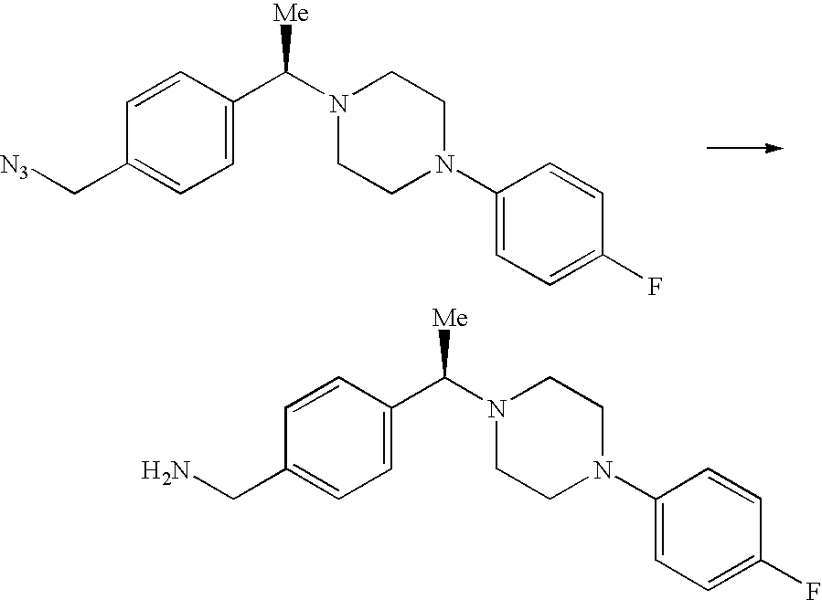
C1=CC(C(N2CCN(C3=CC=C(F)C=C3)CC2)[Me])=CC=C1CN.C1=CC(C(N2CCN(C3=CC=C(F)C=C3)CC2)[Me])=CC=C1C[N3]
